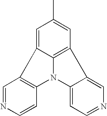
C1=C2C3=C(C=C1C)C1=CN=CC=C1N3C1=C2C=NC=C1
